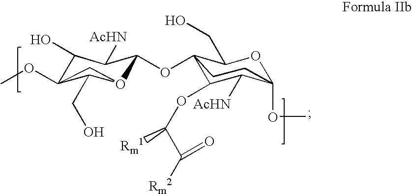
C1(O)C2(OC)C(CO)O(C(OC34C(OC([Rm1])C([Rm2])=O)C([AcHN])C(OC)(OC3CO)CC4)C1[AcHN])C2
